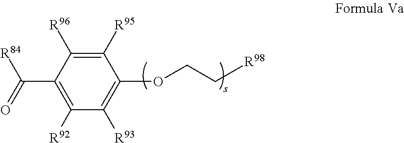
C1([R95])=C([R96])C(C([R84])=O)=C([R92])C([R93])=C1OCC[R98]
